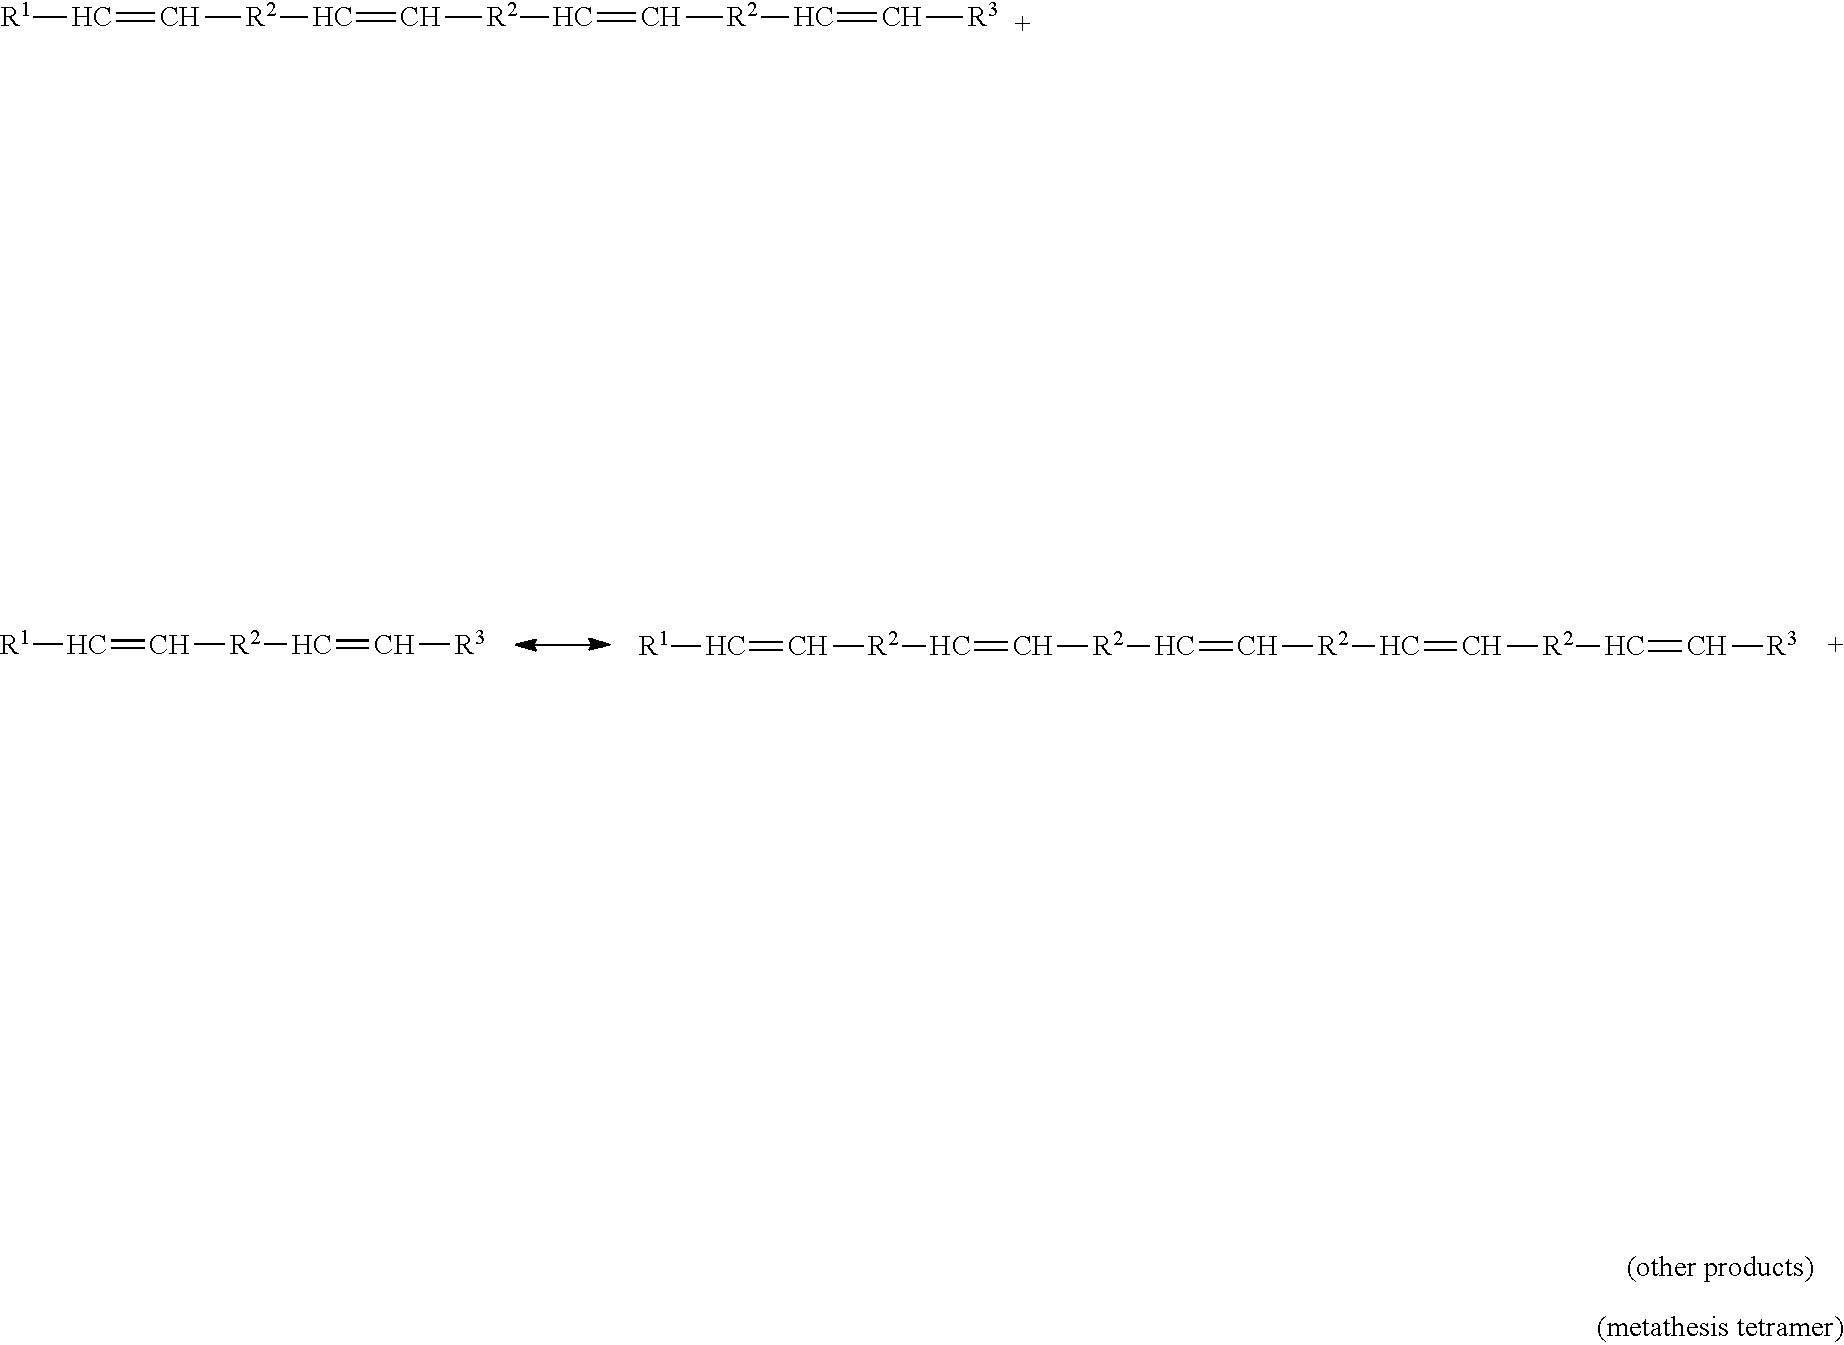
[R1]C=C[R2]C=C[R2]C=C[R2]C=C[R3].[R1]C=C[R2]C=C[R3].[R1]C=C[R2]C=C[R2]C=C[R2]C=C[R2]C=C[R3]
